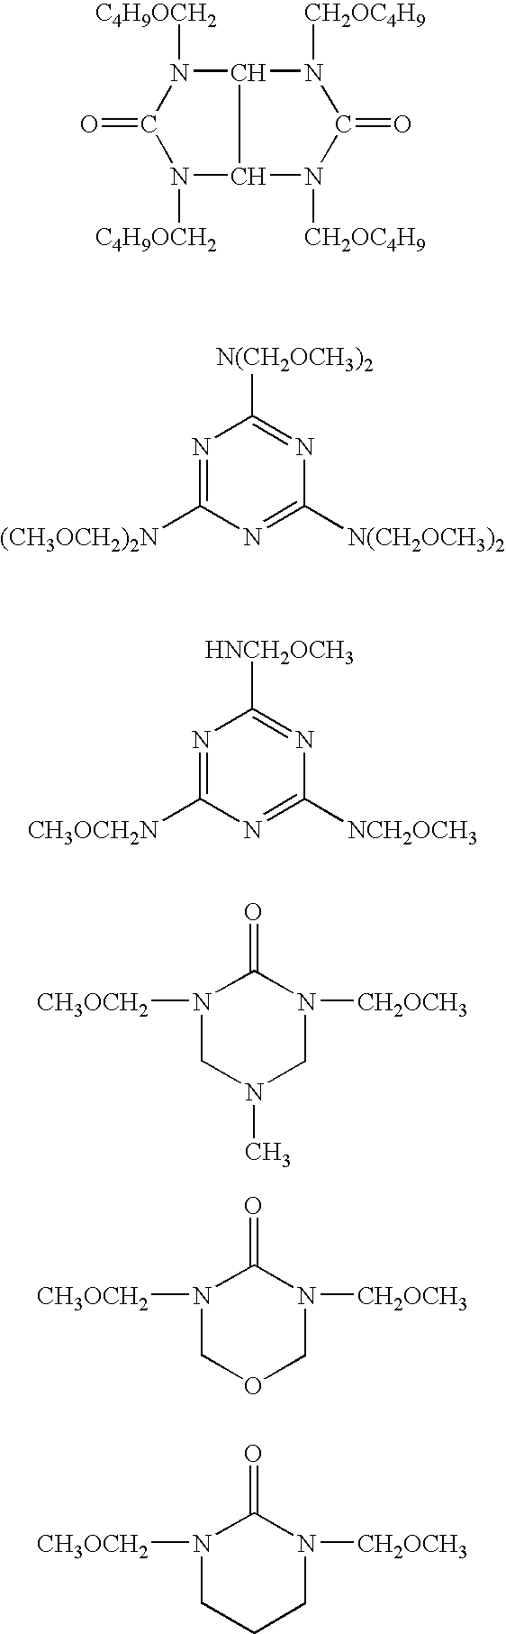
[C4H9OCH2]N1C2C(N([C4H9OCH2])C1=O)N([CH2OC4H9])C(=O)N2[CH2OC4H9].N1=C([(CH3OCH2)2N])N=C([N(CH2OCH3)2])N=C1[N(CH2OCH3)2].N1=C([CH3OCH2N])N=C([NCH2OCH3])N=C1[HNCH2OCH3].N1([CH3OCH2])CN(C)CN([CH2OCH3])C1=O.N1([CH3OCH2])COCN([CH2OCH3])C1=O.N1([CH3OCH2])CCCN([CH2OCH3])C1=O
